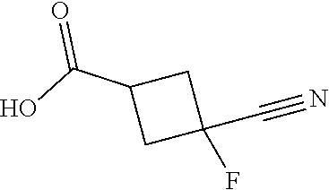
C1(C(O)=O)CC(C#N)(F)C1
